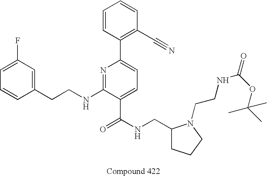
C1=CC(CCNC2=NC(C3=C(C#N)C=CC=C3)=CC=C2C(NCC2CCCN2CCNC(=O)OC(C)(C)C)=O)=CC(F)=C1
